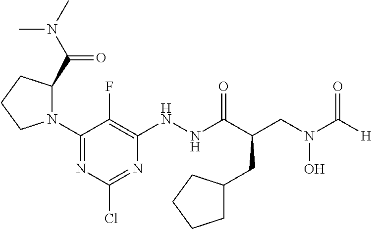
N1(C2=NC(Cl)=NC(NNC(C(CC3CCCC3)CN(O)C([H])=O)=O)=C2F)C(C(N(C)C)=O)CCC1
